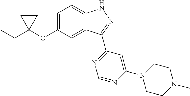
CCC1(OC2=CC=C3C(=C2)C(C2=NC=NC(N4CCN(C)CC4)=C2)=NN3)CC1
